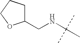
C1C(CNC(C)(C)C)OCC1
